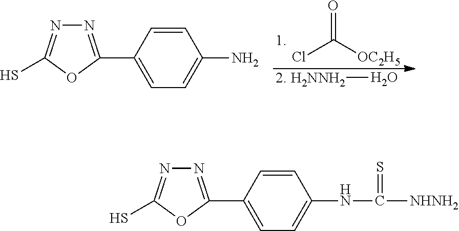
ClC([OC2H5])=O.C1(N)=CC=C(C2=NN=C(S)O2)C=C1.[2. H2NNH2]O.[NHNH2]C(=S)NC1=CC=C(C2=NN=C(S)O2)C=C1
